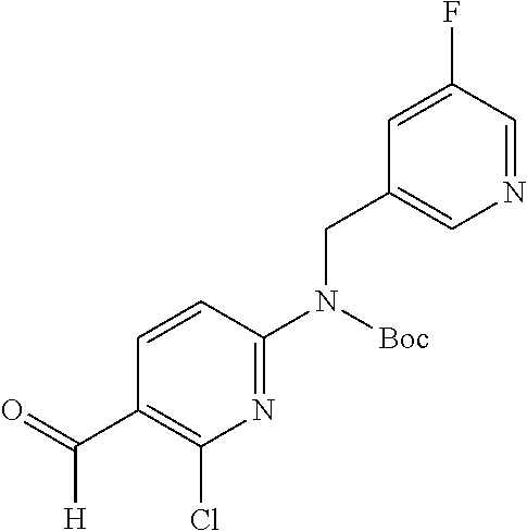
N1=C(N(CC2=CN=CC(F)=C2)[Boc])C=CC(C([H])=O)=C1Cl
